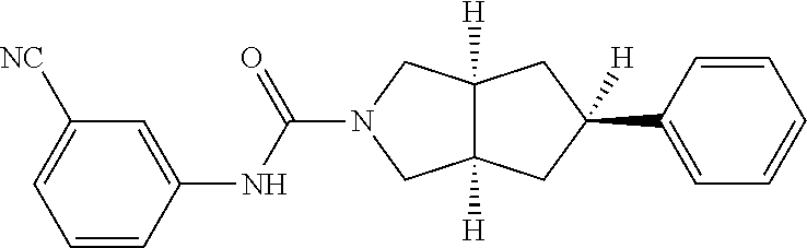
C1=CC(NC(=O)N2CC3([H])C([H])(C2)CC([H])(C2=CC=CC=C2)C3)=CC([NC])=C1
